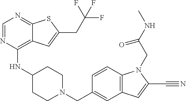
C1=NC(NC2CCN(CC3=CC4=C(C=C3)N(CC(NC)=O)C(C#N)=C4)CC2)=C2C(=N1)SC(CC(F)(F)F)=C2
